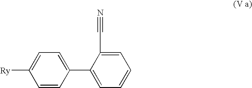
C(C1=CC=CC=C1C1=CC=C([Ry])C=C1)#N
